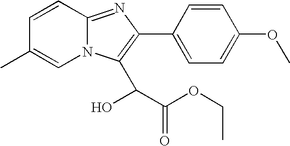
C1=CC2=NC(C3=CC=C(OC)C=C3)=C(C(O)C(OCC)=O)N2C=C1C
